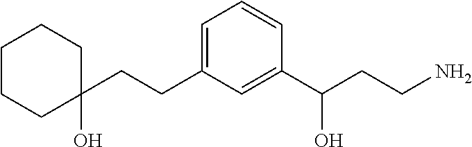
C1CCC(CCC2=CC=CC(C(CCN)O)=C2)(O)CC1
